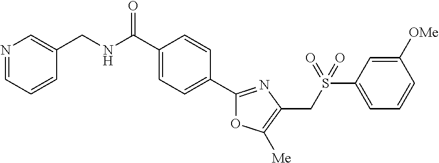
N1=CC=CC(CNC(C2=CC=C(C3=NC(CS(C4=CC=CC([OMe])=C4)(=O)=O)=C([Me])O3)C=C2)=O)=C1
